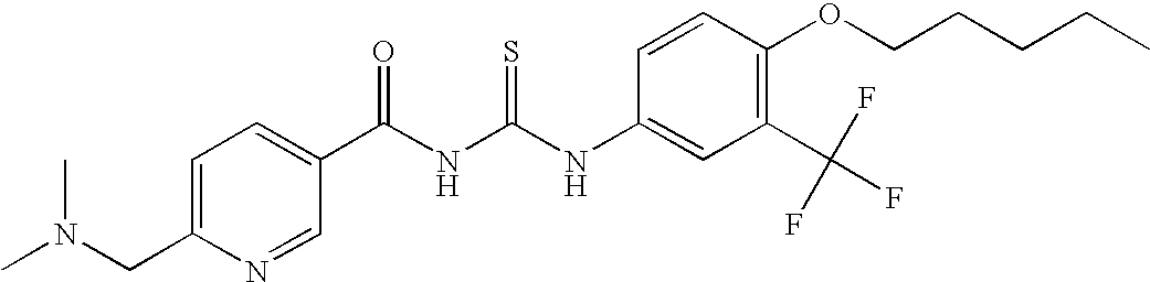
N(C(NC(=O)C1=CC=C(CN(C)C)N=C1)=S)C1=CC(C(F)(F)F)=C(OCCCCC)C=C1
